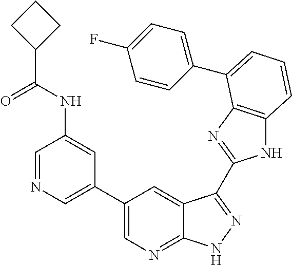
C1(C2=CN=CC(NC(C3CCC3)=O)=C2)=CN=C2C(=C1)C(C1=NC3=C(N1)C=CC=C3C1=CC=C(F)C=C1)=NN2
